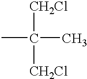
[CH2Cl]C([CH2Cl])(C)C
